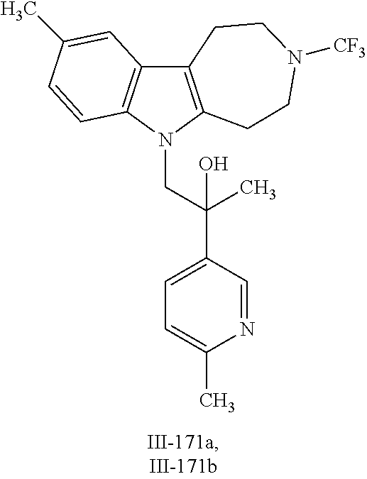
C12=C(N(CC(C3=CC=C(C)N=C3)(O)C)C3=C1C=C(C)C=C3)CCN([CF3])CC2
